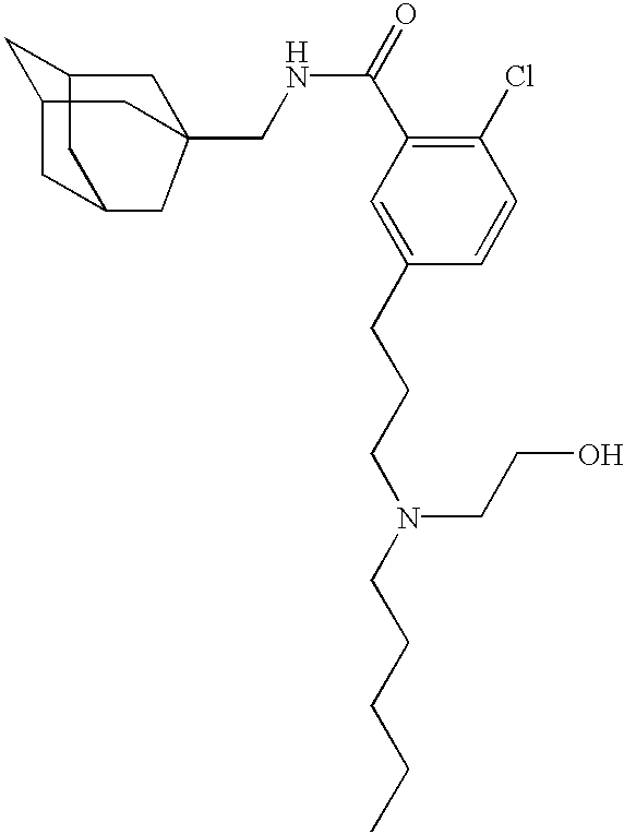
C1=C(CCCN(CCCCC)CCO)C=CC(Cl)=C1C(NCC12CC3CC4CC(CC34C1)C2)=O
